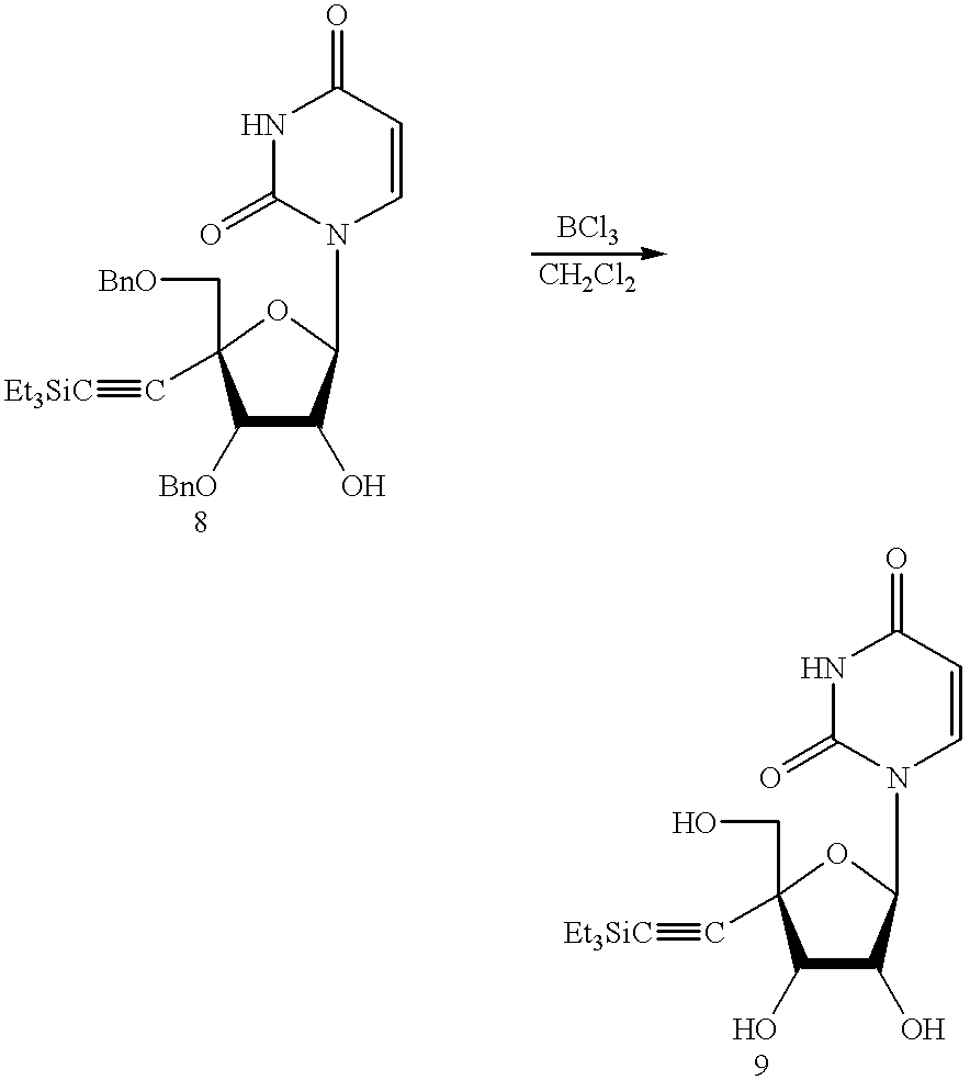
C1([BnO])C(C[BnO])(C#[Et3SiC])OC(N2C=CC(=O)NC2=O)C1O.C1(O)C(CO)(C#[Et3SiC])OC(N2C=CC(=O)NC2=O)C1O
